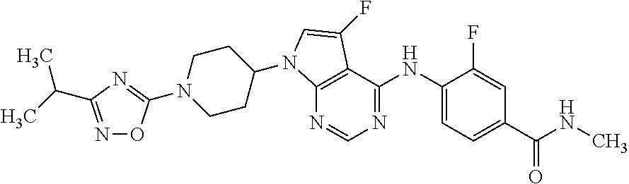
N1=CN=C(NC2=CC=C(C(NC)=O)C=C2F)C2=C1N(C1CCN(C3=NC(C(C)C)=NO3)CC1)C=C2F
